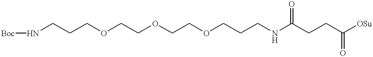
N(CCCOCCOCCOCCCNC(CCC([OSu])=O)=O)[Boc]
